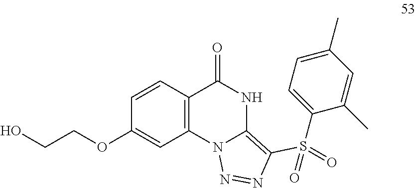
C12=C(C=CC(OCCO)=C1)C(=O)NC1=C(S(C3=CC=C(C)C=C3C)(=O)=O)N=NN21
